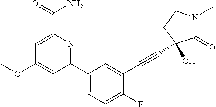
C1(OC)=CC(C2=CC=C(F)C(C#CC3(O)C(=O)N(C)CC3)=C2)=NC(C(=O)N)=C1
